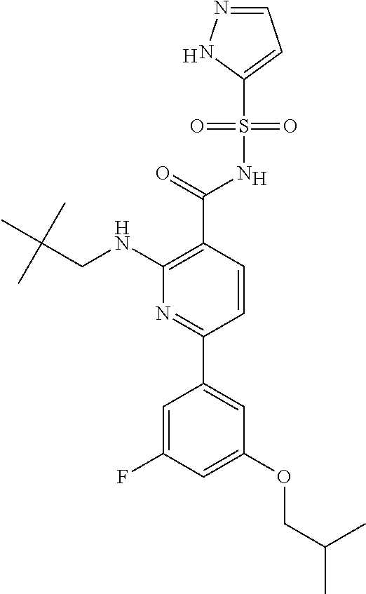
[H].S(=O)(=O)(NC(=O)C1=C(NCC(C)(C)C)N=C(C2=CC(OCC(C)C)=CC(F)=C2)C=C1)C1=CC=NN1.[H]
